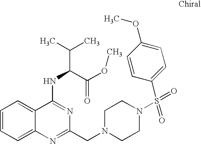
C1=CC=C2C(=C1)C(NC(C(C)C)C(OC)=O)=NC(CN1CCN(S(=O)(C3=CC=C(OC)C=C3)=O)CC1)=N2
